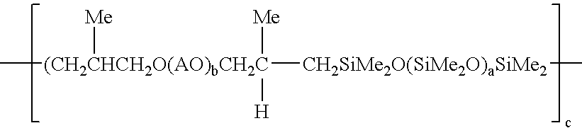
C[(CH2CHCH2O(AO)bCH2C]([CH2SiMe2O(SiMe2O)aSiMe2]C)([Me])([H])[Me]
